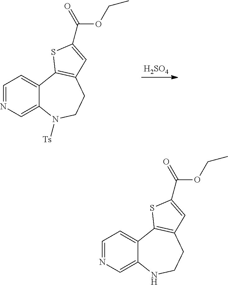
C1CC2=C(SC(C(OCC)=O)=C2)C2=CC=NC=C2N1[Ts].[H2SO4].C1CC2=C(SC(C(OCC)=O)=C2)C2=CC=NC=C2N1
